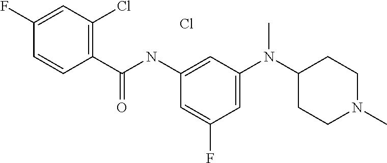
C1(C(NC2=CC(N(C3CCN(C)CC3)C)=CC(F)=C2)=O)=C(Cl)C=C(F)C=C1.Cl
